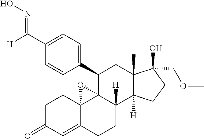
C(C1=CC=C(C2C34C([H])(C5([H])C(C)(C2)C(O)(COC)CC5)CCC2=CC(=O)CCC32O4)C=C1)(=NO)[H]
